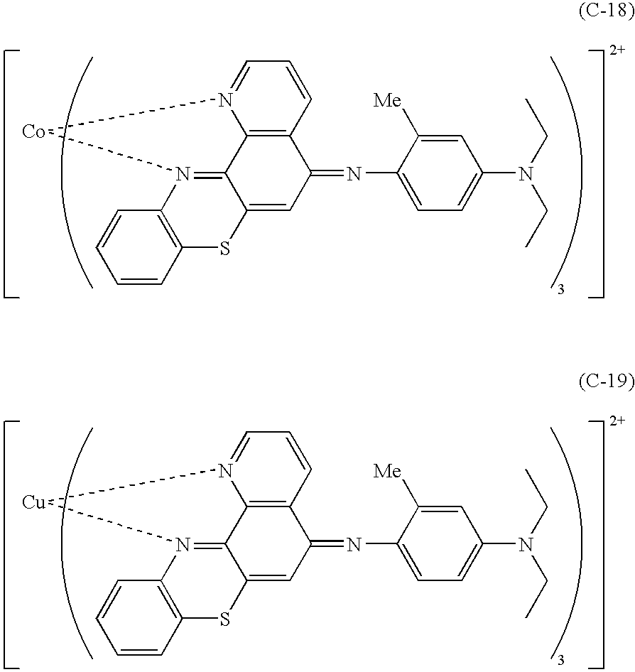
C1=N2C3=C(C=C1)C(=NC1=CC=C(N(CC)CC)C=C1[Me])C=C1C3=N(C3=C(S1)C=CC=C3)[Co]2.C1=N2C3=C(C=C1)C(=NC1=CC=C(N(CC)CC)C=C1[Me])C=C1C3=N(C3=C(S1)C=CC=C3)[Cu]2
